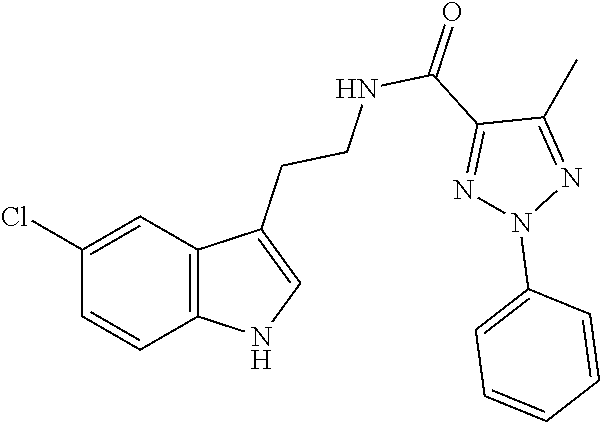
C1(Cl)=CC2=C(C=C1)NC=C2CCNC(C1=NN(C2=CC=CC=C2)N=C1C)=O
